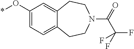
*OC1=CC=C2C(=C1)CCN(C(=O)C(F)(F)F)CC2
